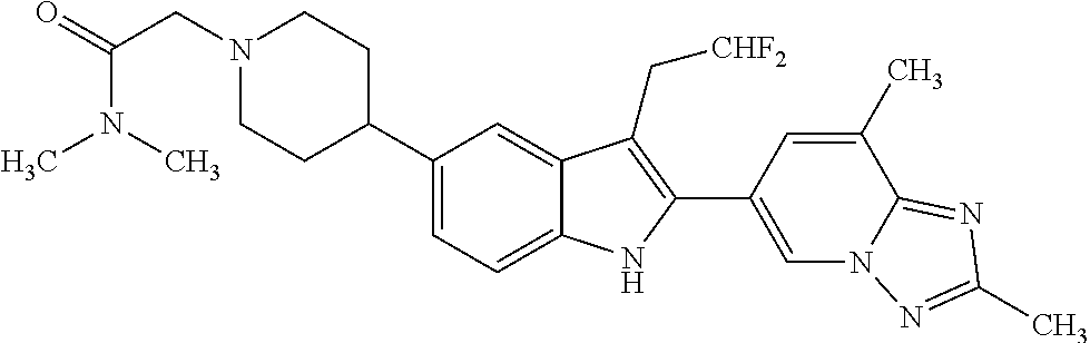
N1(CC(=O)N(C)C)CCC(C2=CC=C3C(=C2)C(C[CHF2])=C(C2=CN4C(=NC(C)=N4)C(C)=C2)N3)CC1
